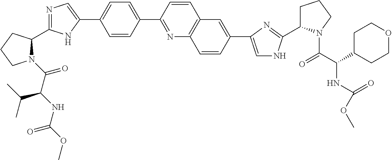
N1(C(C(NC(OC)=O)C(C)C)=O)C(C2=NC=C(C3=CC=C(C4=NC5=C(C=C4)C=C(C4=CNC(C6CCCN6C(C(NC(=O)OC)C6CCOCC6)=O)=N4)C=C5)C=C3)N2)CCC1
